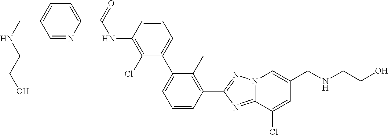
C(CNCC1=CN2C(=NC(C3=C(C)C(C4=CC=CC(NC(C5=CC=C(CNCCO)C=N5)=O)=C4Cl)=CC=C3)=N2)C(Cl)=C1)O
